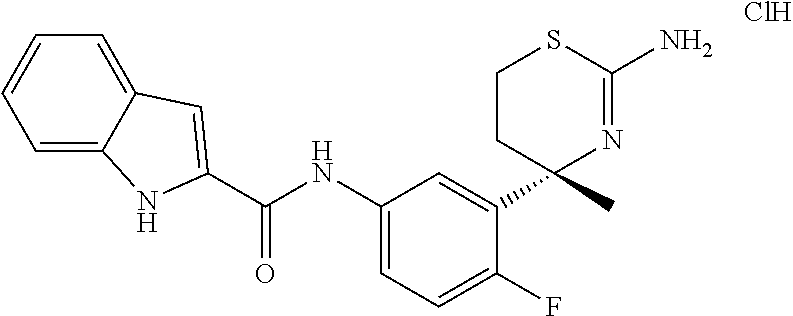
Cl.C(NC1=CC=C(F)C(C2(C)N=C(N)SCC2)=C1)(=O)C1=CC2=CC=CC=C2N1
